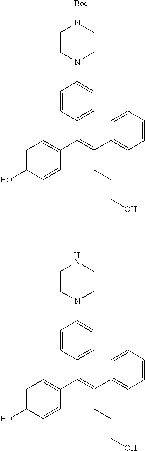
C(=C(C1=CC=CC=C1)CCCO)(C1=CC=C(O)C=C1)C1=CC=C(N2CCN([Boc])CC2)C=C1.C(=C(C1=CC=CC=C1)CCCO)(C1=CC=C(O)C=C1)C1=CC=C(N2CCNCC2)C=C1
